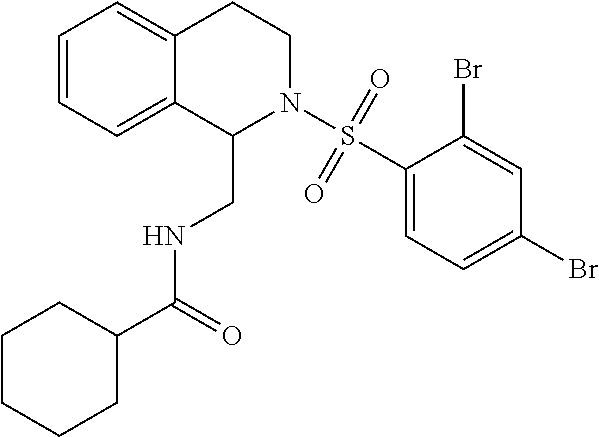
C1=CC=C2C(=C1)CCN(S(C1=CC=C(Br)C=C1Br)(=O)=O)C2CNC(C1CCCCC1)=O
